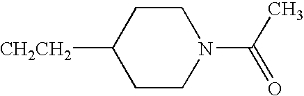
[CH2CH2]C1CCN(C(=O)C)CC1
